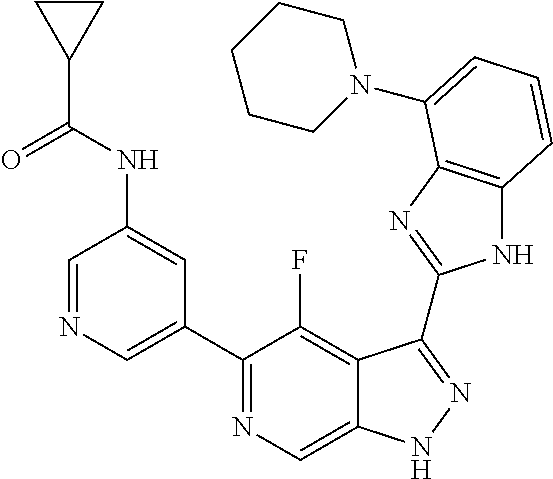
C1=NC=C(C2=NC=C3C(=C2F)C(C2=NC4=C(N2)C=CC=C4N2CCCCC2)=NN3)C=C1NC(C1CC1)=O
